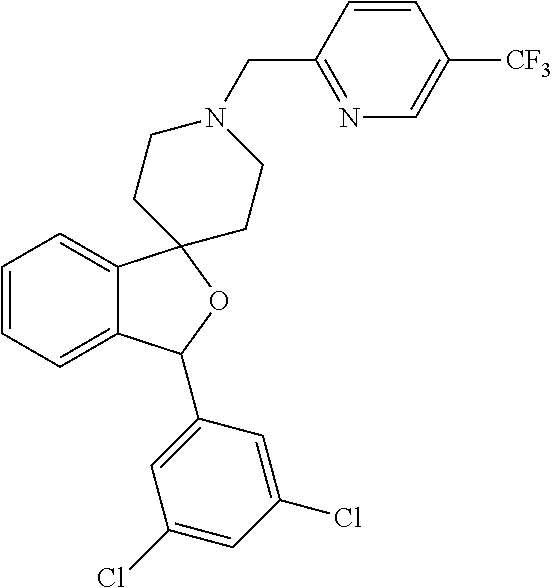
C1=CC=C2C(=C1)C1(OC2C2=CC(Cl)=CC(Cl)=C2)CCN(CC2=NC=C([CF3])C=C2)CC1
